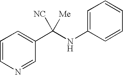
C1=CN=CC(C(NC2=CC=CC=C2)([NC])[Me])=C1
